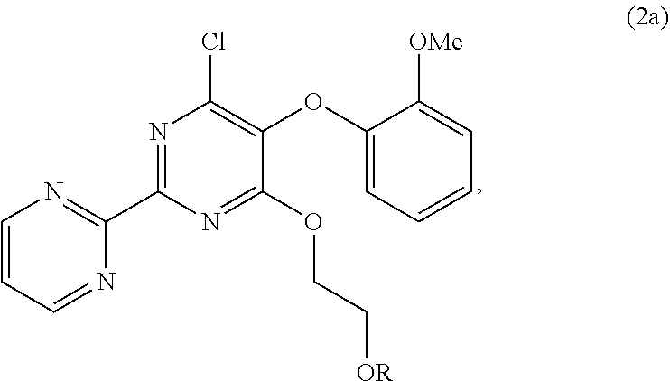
ClC1=C(OC2=CC=CC=C2[OMe])C(OCC[OR])=NC(C2=NC=CC=N2)=N1
